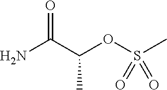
S(OC(C(N)=O)C)(C)(=O)=O
